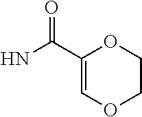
C1(C(N)=O)=COCCO1
